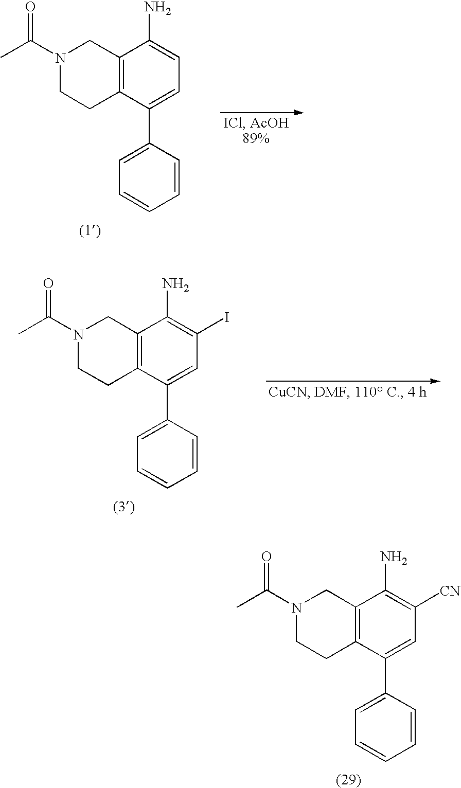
C1=CC(C2=CC=C(N)C3=C2CCN(C(C)=O)C3)=CC=C1.C1=CC(C2=CC(I)=C(N)C3=C2CCN(C(C)=O)C3)=CC=C1.C1=CC(C2=CC([CN])=C(N)C3=C2CCN(C(C)=O)C3)=CC=C1
